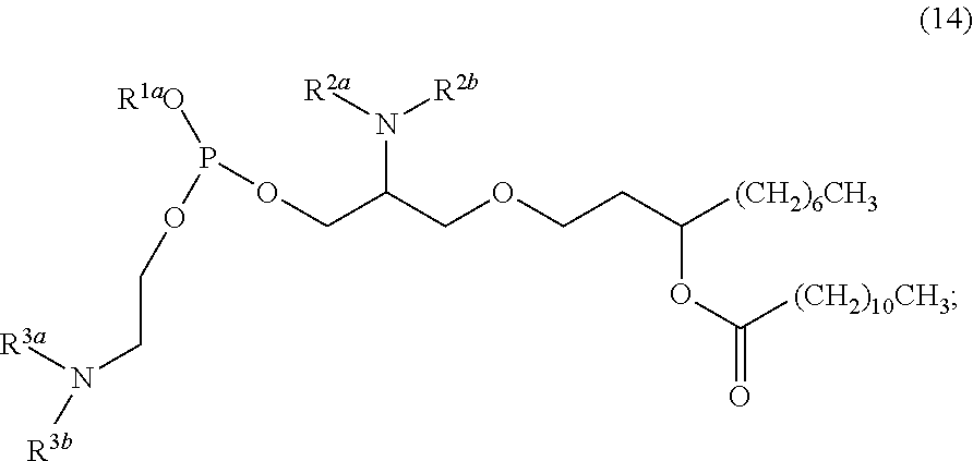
C(C(COCCC([(CH2)6CH3])OC([(CH2)10CH3])=O)N([R2b])[R2a])OP(OCCN([R3b])[R3a])[R1aO]
